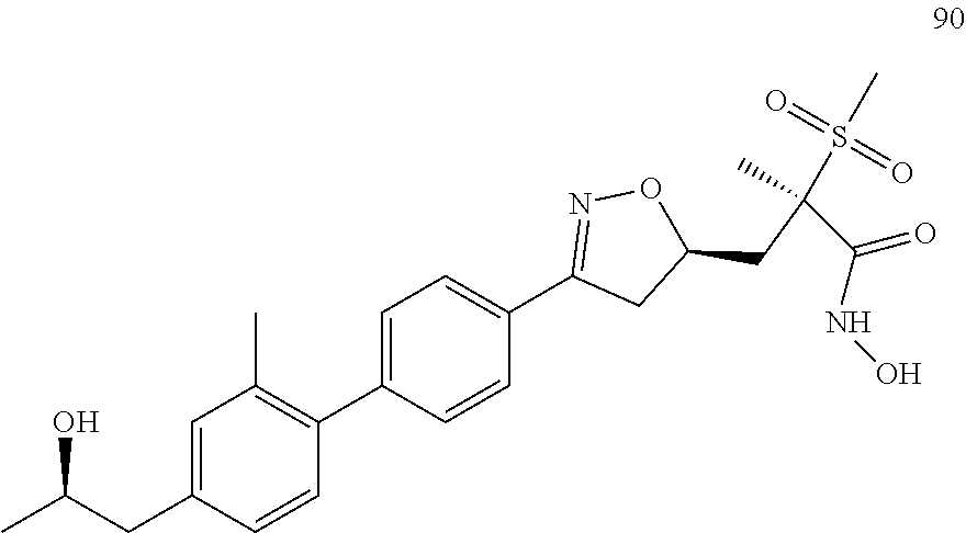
C1=C(CC(C)O)C=CC(C2=CC=C(C3=NOC(CC(S(C)(=O)=O)(C(=O)NO)C)C3)C=C2)=C1C
